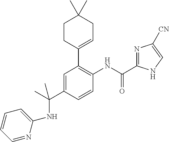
C(NC1=C(C2=CCC(C)(C)CC2)C=C(C(C)(NC2=CC=CC=N2)C)C=C1)(=O)C1=NC([CN])=CN1
